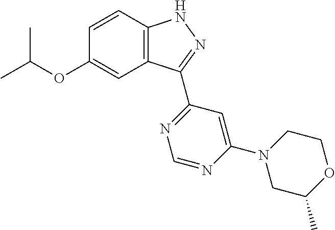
O(C1=CC2=C(C=C1)NN=C2C1=NC=NC(N2CC(C)OCC2)=C1)C(C)C
